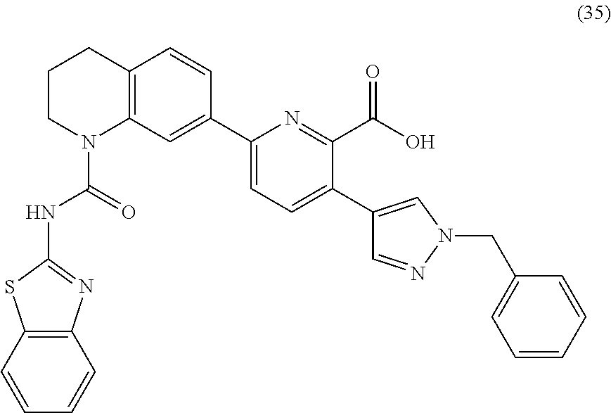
C1(C2=CN(CC3=CC=CC=C3)N=C2)=CC=C(C2=CC3=C(C=C2)CCCN3C(=O)NC2=NC3=C(S2)C=CC=C3)N=C1C(O)=O
